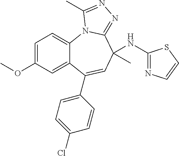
C12=CC(OC)=CC=C1N1C(=NN=C1C)C(C)(NC1=NC=CS1)C=C2C1=CC=C(Cl)C=C1
